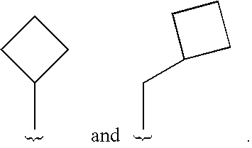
C1(C)CCC1.C(C)C1CCC1
